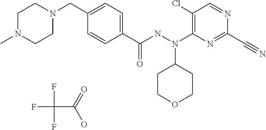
C1=CC(C(NN(C2=C(Cl)C=NC(C#N)=N2)C2CCOCC2)=O)=CC=C1CN1CCN(C)CC1.FC(F)(F)C(=O)O
